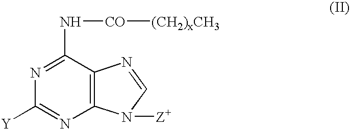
N1=C(N[CO][(CH2)xCH3])C2=C(N=C1[Y])N([Z+])C=N2
